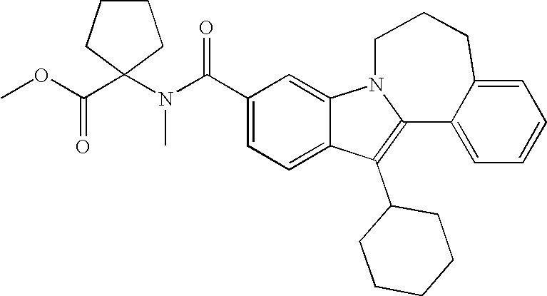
C1(C(N(C2(C(OC)=O)CCCC2)C)=O)=CC=C2C(=C1)N1C(=C2C2CCCCC2)C2=CC=CC=C2CCC1
